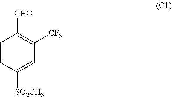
C1=CC([SO2CH3])=CC([CF3])=C1[CHO]
